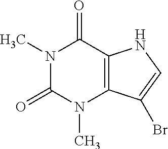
N1(C)C(=O)N(C)C2=C(C1=O)NC=C2Br
